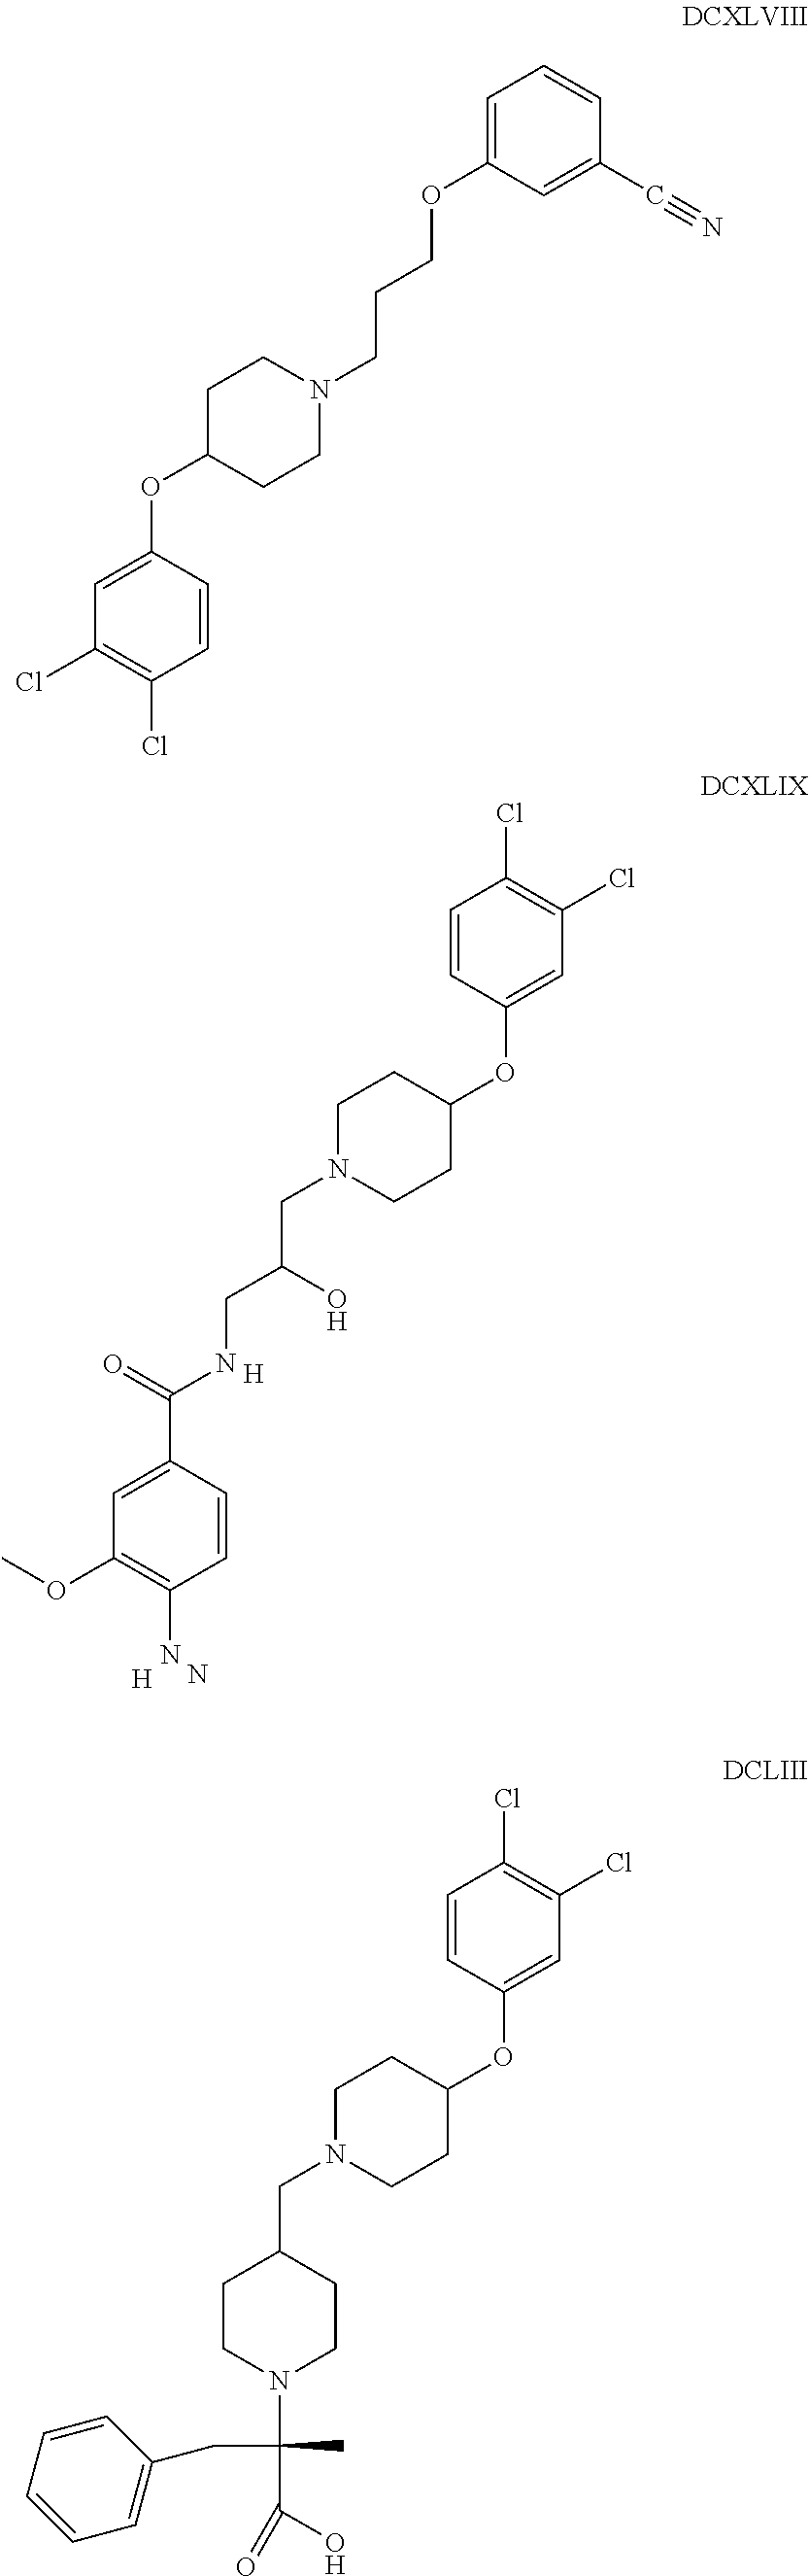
ClC1=C(Cl)C=C(OC2CCN(CC(CNC(C3=CC(OC)=C(N)C=C3)=O)O)CC2)C=C1.[H].N.[H].C1=C(OCCCN2CCC(OC3=CC(Cl)=C(Cl)C=C3)CC2)C=C(C#N)C=C1.ClC1=C(Cl)C=C(OC2CCN(CC3CCN(C(C)(CC4=CC=CC=C4)C(O)=O)CC3)CC2)C=C1
